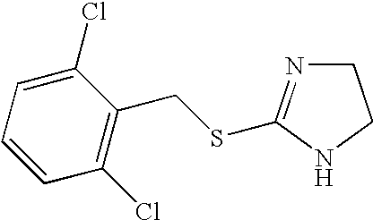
C1N=C(SCC2=C(Cl)C=CC=C2Cl)NC1
